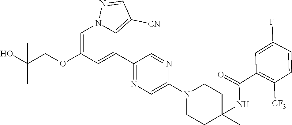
C1=C(OCC(O)(C)C)C=C(C2=NC=C(N3CCC(C)(NC(=O)C4=C([CF3])C=CC(F)=C4)CC3)N=C2)C2=C([CN])C=NN12
